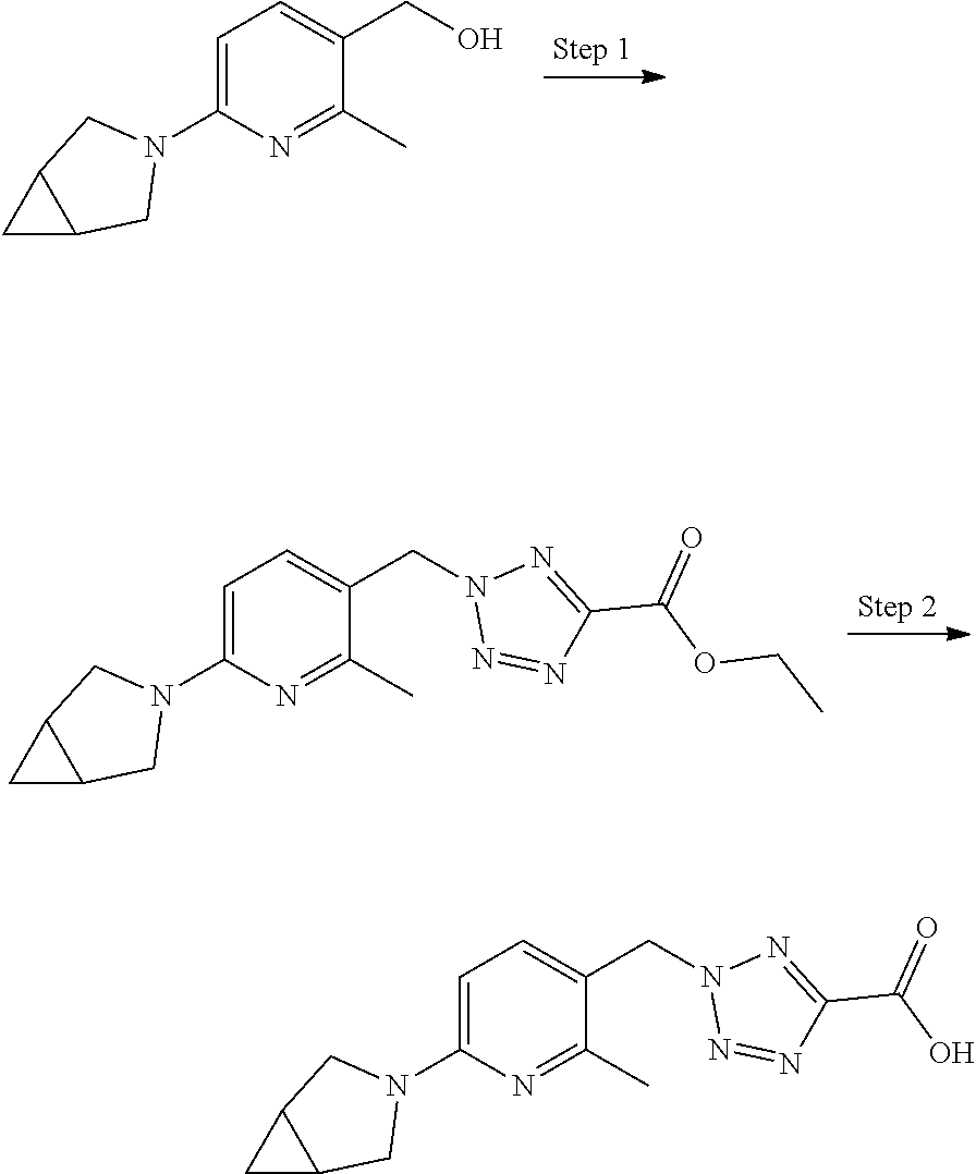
C1=C(N2CC3C(C2)C3)N=C(C)C(CO)=C1.C1=C(N2CC3C(C2)C3)N=C(C)C(CN2N=NC(C(=O)OCC)=N2)=C1.C1=C(N2CC3C(C2)C3)N=C(C)C(CN2N=NC(C(=O)O)=N2)=C1
